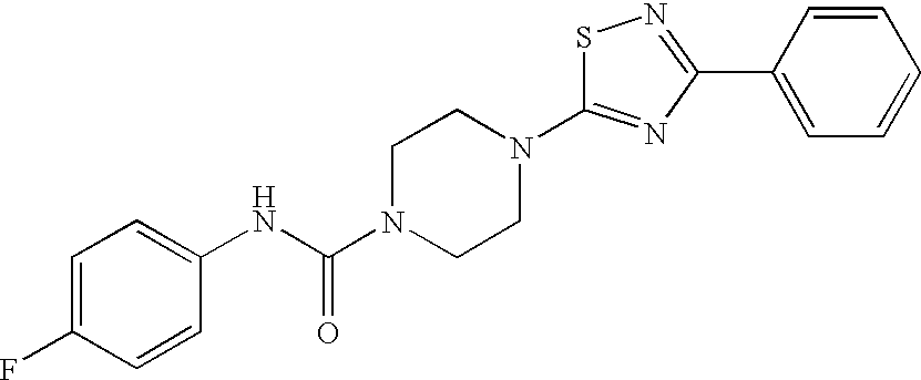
S1C(N2CCN(C(NC3=CC=C(F)C=C3)=O)CC2)=NC(C2=CC=CC=C2)=N1
